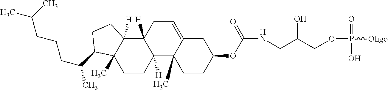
C1CC2([H])C([H])(C3([H])C1(C)C(C(CCCC(C)C)C)CC3)CC=C1C2(C)CCC(OC(NCC(COP(=O)(O)[Oligo])O)=O)C1
